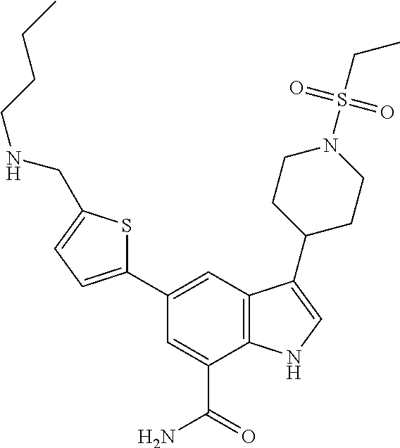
C1(C2=CC3=C(C(C(=O)N)=C2)NC=C3C2CCN(S(CC)(=O)=O)CC2)=CC=C(CNCCCC)S1
